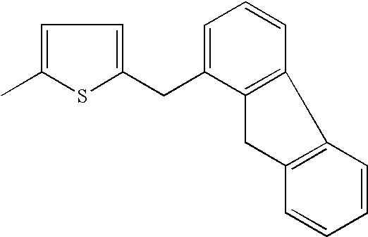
C1=C(C)SC(CC2=CC=CC3=C2CC2=C3C=CC=C2)=C1
